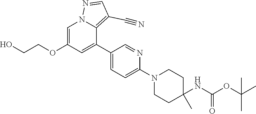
C1=C(OCCO)C=C(C2=CC=C(N3CCC(NC(OC(C)(C)C)=O)(C)CC3)N=C2)C2=C(C#N)C=NN12
